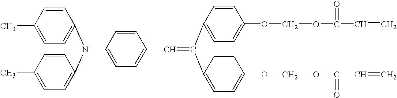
N(C1=CC=C(C=C(C2=CC=C(OCOC(=O)C=C)C=C2)C2=CC=C(OCOC(=O)C=C)C=C2)C=C1)(C1=CC=C(C)C=C1)C1=CC=C(C)C=C1
